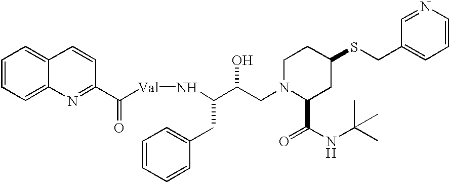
C1=CC=C2C(=C1)C=CC(C([Val]NC(C(CN1C(C(NC(C)(C)C)=O)CC(SCC3=CC=CN=C3)CC1)O)CC1=CC=CC=C1)=O)=N2
